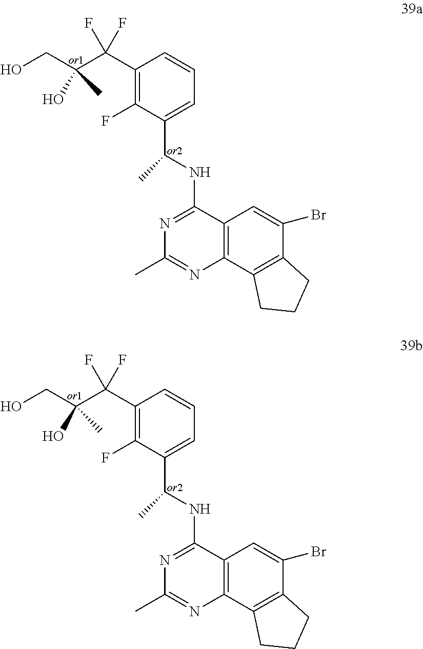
OCC(C(C1=C(F)C(C(NC2=NC(C)=NC3=C2C=C(Br)C2=C3CCC2)C)=CC=C1)(F)F)(C)O.OCC(C(C1=C(F)C(C(NC2=NC(C)=NC3=C2C=C(Br)C2=C3CCC2)C)=CC=C1)(F)F)(C)O
